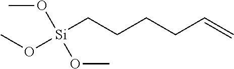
O([Si](CCCCC=C)(OC)OC)C
